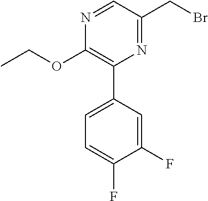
O(C1=C(C2=CC=C(F)C(F)=C2)N=C(CBr)C=N1)CC
